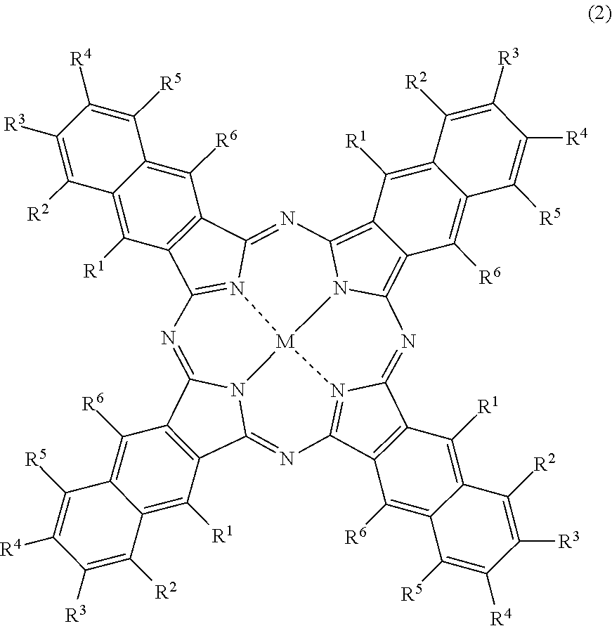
C12=C(C3=N4C1=NC1=C5C(=C6N1[M]41N4=C(C7=C(C4=N6)C([R6])=C4C(=C7[R1])C([R2])=C([R3])C([R4])=C4[R5])N=C4C6=C(C(=N3)N41)C([R1])=C1C(=C6[R6])C([R5])=C([R4])C([R3])=C1[R2])C([R1])=C1C(=C5[R6])C([R5])=C([R4])C([R3])=C1[R2])C([R6])=C1C(=C2[R1])C([R2])=C([R3])C([R4])=C1[R5]
